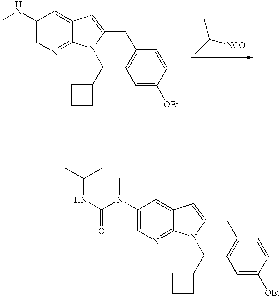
C1(NC)=CN=C2C(=C1)C=C(CC1=CC=C([OEt])C=C1)N2CC1CCC1.C(C)(C)[NCO].C1(N(C(NC(C)C)=O)C)=CN=C2C(=C1)C=C(CC1=CC=C([OEt])C=C1)N2CC1CCC1
